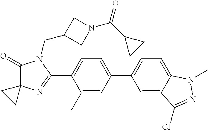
C1(=O)C2(N=C(C3=CC=C(C4=CC=C5C(=C4)C(Cl)=NN5C)C=C3C)N1CC1CN(C(C3CC3)=O)C1)CC2
